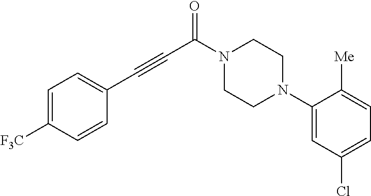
N1(C(C#CC2=CC=C([F3C])C=C2)=O)CCN(C2=CC(Cl)=CC=C2[Me])CC1
